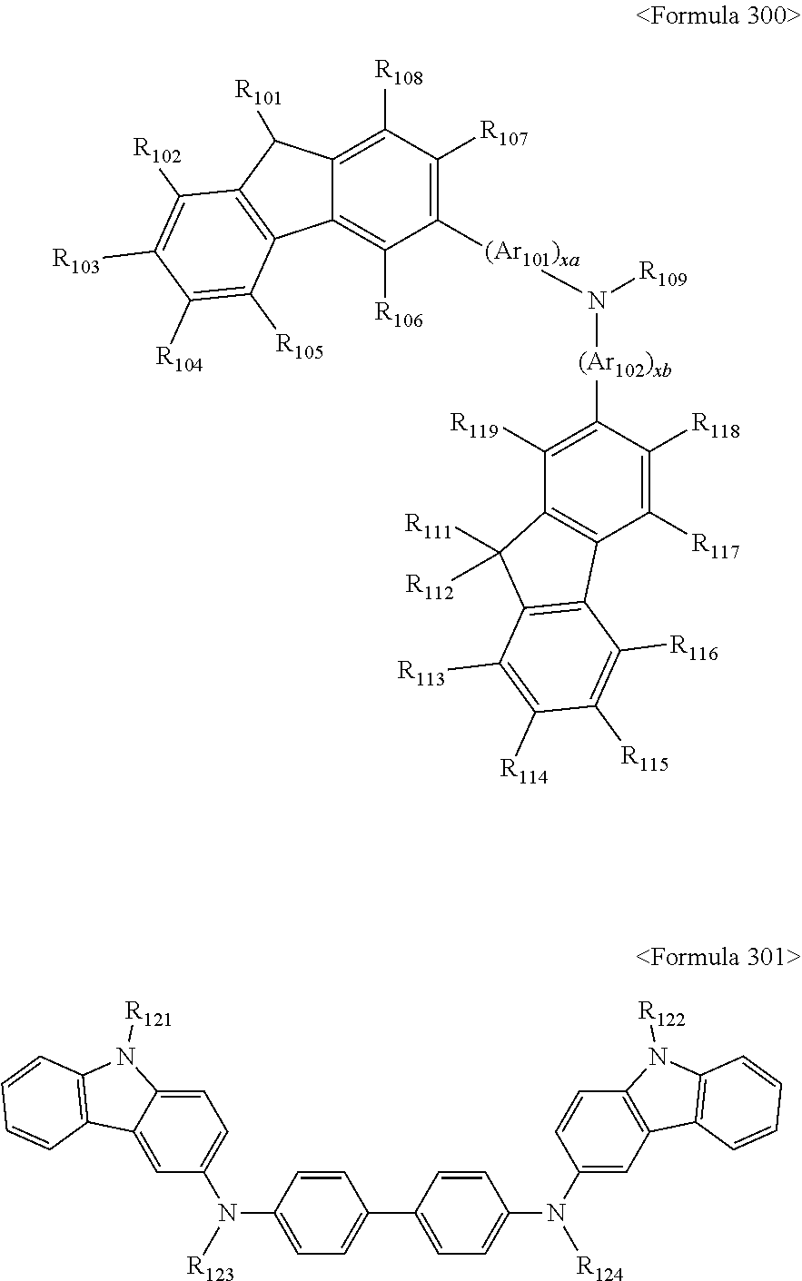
C12=C([R108])C([R107])=C([(Ar101)xa]N([R109])[(Ar102)xb]C3=C([R119])C4=C(C([R117])=C3[R118])C3=C(C4([R111])[R112])C([R113])=C([R114])C([R115])=C3[R116])C([R106])=C1C1=C(C2[R101])C([R102])=C([R103])C([R104])=C1[R105].C1=CC(N([R123])C2=CC=C3C(=C2)C2=C(N3[R121])C=CC=C2)=CC=C1C1=CC=C(N([R124])C2=CC3=C(C=C2)N([R122])C2=C3C=CC=C2)C=C1
